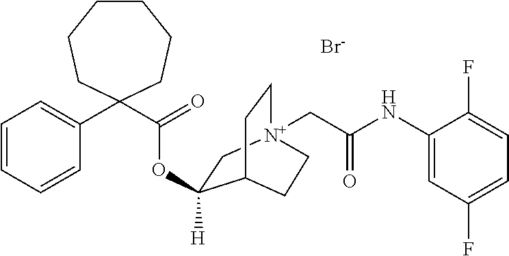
C1(NC(C[N+]23CCC(CC2)C(OC(C2(C4=CC=CC=C4)CCCCCC2)=O)([H])C3)=O)=CC(F)=CC=C1F.[Br-]
